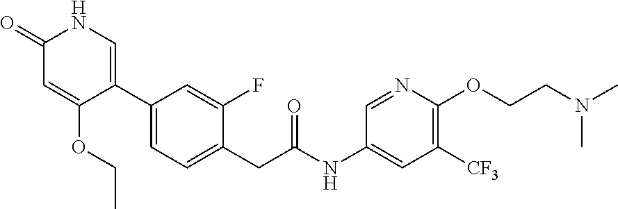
C1(C2=CNC(=O)C=C2OCC)=CC=C(CC(NC2=CC([CF3])=C(OCCN(C)C)N=C2)=O)C(F)=C1
